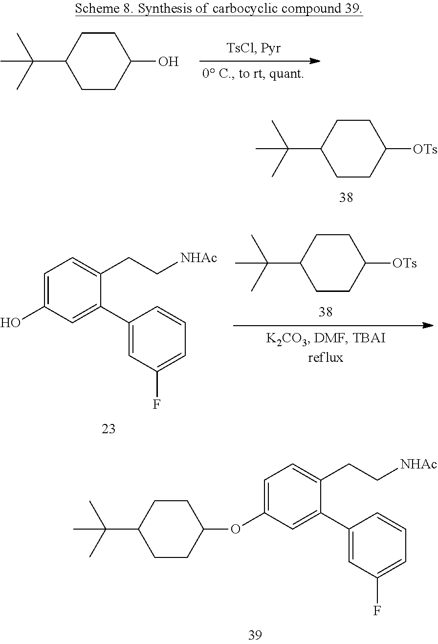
C1CC(O)CCC1C(C)(C)C.C1CC([OTs])CCC1C(C)(C)C.C1CC([OTs])CCC1C(C)(C)C.C1=C(O)C=C(C2=CC(F)=CC=C2)C(CC[NHAc])=C1.C1=C(OC2CCC(C(C)(C)C)CC2)C=C(C2=CC(F)=CC=C2)C(CC[NHAc])=C1
